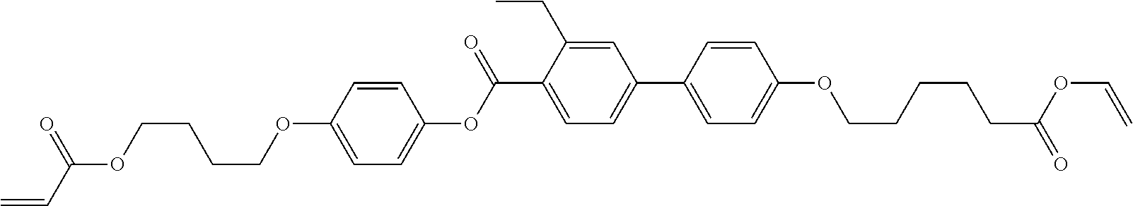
C1=C(C(OC2=CC=C(OCCCCOC(C=C)=O)C=C2)=O)C(CC)=CC(C2=CC=C(OCCCCCC(=O)OC=C)C=C2)=C1
